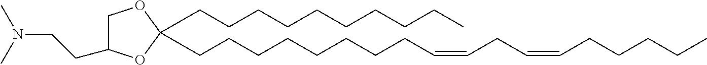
C(CCCCCCCC)CC1(CCCCCCCCC=CCC=CCCCCC)OCC(CCN(C)C)O1
